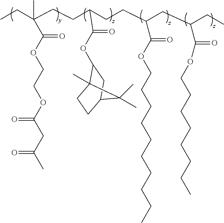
C(CC)(CCC(C(OC1C2(C)CCC(C1)C2(C)C)=O)CCC(C(=O)OCCCCCCCCCC)CC(C(=O)OCCCCCCCC)CC)(C(=O)OCCOC(CC(=O)C)=O)C
